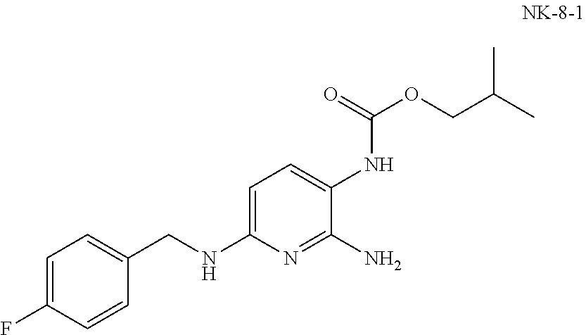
C1=C(CNC2=CC=C(NC(=O)OCC(C)C)C(N)=N2)C=CC(F)=C1
